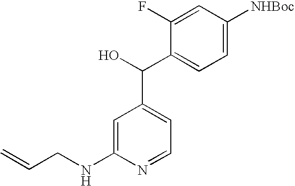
C1(NCC=C)=CC(C(C2=CC=C([NHBoc])C=C2F)O)=CC=N1
